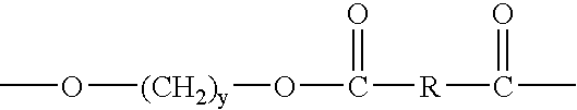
CO[(CH2)y]OC([R]C(C)=O)=O
